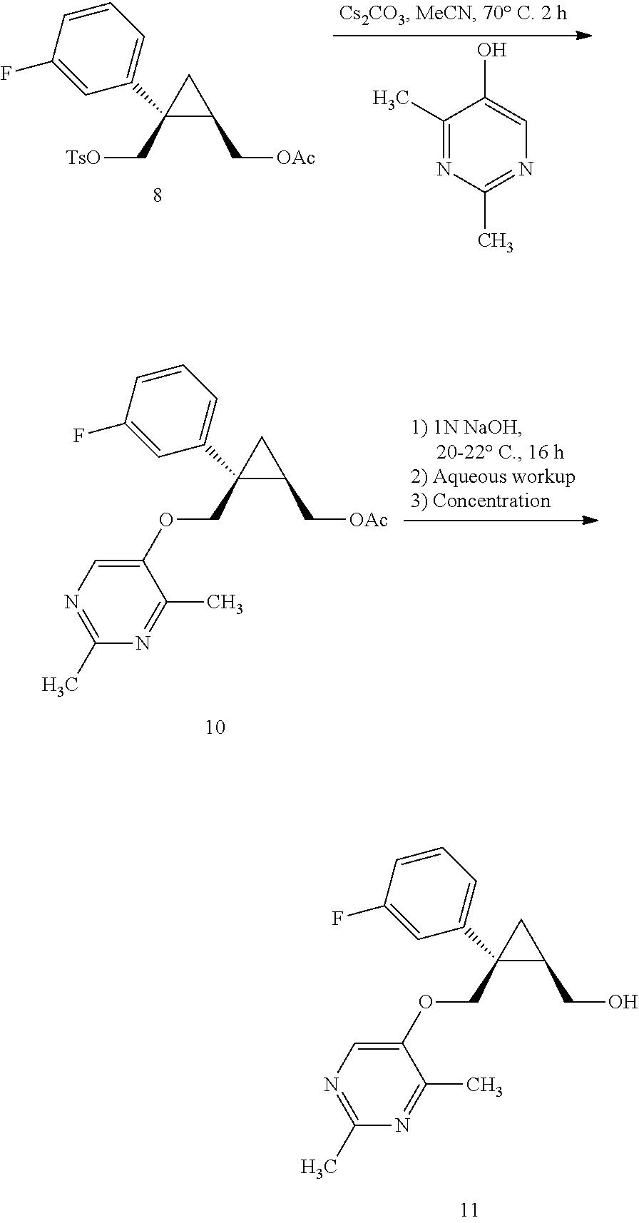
C1=CC(F)=CC(C2(C[TsO])C(C[OAc])C2)=C1.C1(C)=NC(C)=NC=C1O.C1=CC(F)=CC(C2(COC3=CN=C(C)N=C3C)C(C[OAc])C2)=C1.C1=CC(F)=CC(C2(COC3=CN=C(C)N=C3C)C(CO)C2)=C1
